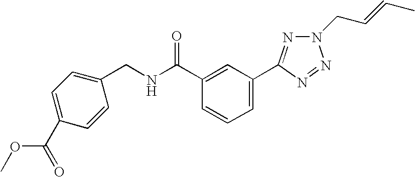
C1(C(NCC2=CC=C(C(=O)OC)C=C2)=O)=CC(C2=NN(CC=CC)N=N2)=CC=C1
